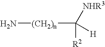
[(CH2)n](C([R2])([H])[NHR3])N
